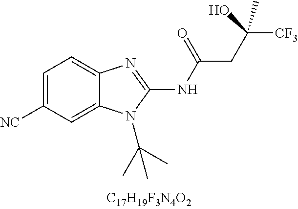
C1=C([CN])C=C2C(=C1)N=C(NC(CC(O)([CF3])C)=O)N2C(C)(C)C
